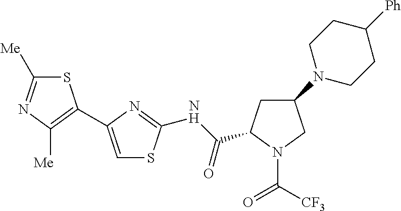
C1([Me])=NC([Me])=C(C2=CSC(NC(=O)C3CC(N4CCC([Ph])CC4)CN3C([CF3])=O)=N2)S1
